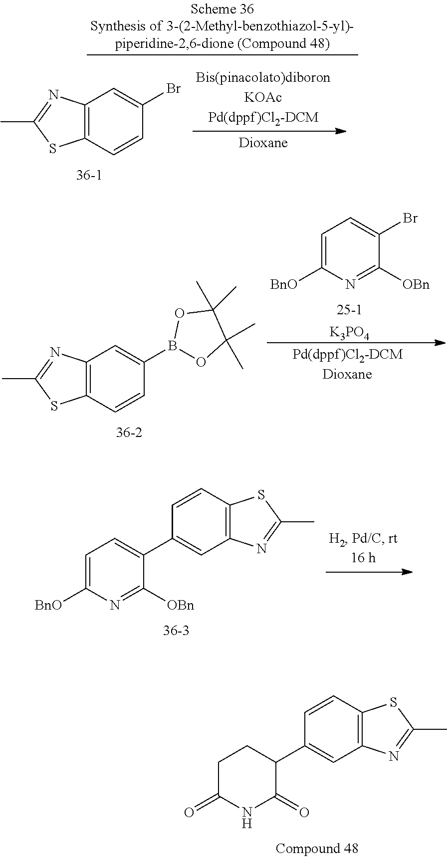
C12=C(C=CC(Br)=C1)SC(C)=N2.C1=C([BnO])N=C([OBn])C(Br)=C1.[K3PO4].C12=C(C=CC(B3OC(C)(C)C(C)(C)O3)=C1)SC(C)=N2.C1C(=O)NC(=O)C(C2=CC3=C(C=C2)SC(C)=N3)C1.C1=C([BnO])N=C([OBn])C(C2=CC3=C(C=C2)SC(C)=N3)=C1
